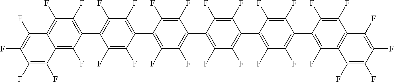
C1(F)=C(C2=C(F)C(F)=C(C3=C(F)C(F)=C(C4=C(F)C(F)=C5C(=C4F)C(F)=C(F)C(F)=C5F)C(F)=C3F)C(F)=C2F)C(F)=C(F)C(C2=C(F)C(F)=C(C3=C(F)C4=C(C(F)=C3F)C(F)=C(F)C(F)=C4F)C(F)=C2F)=C1F
